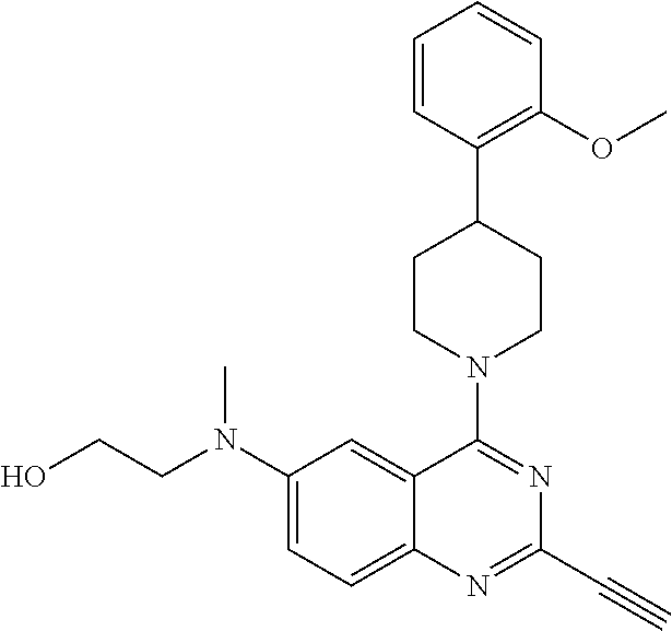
C12=CC=C(N(CCO)C)C=C1C(N1CCC(C3=C(OC)C=CC=C3)CC1)=NC(C#C)=N2
